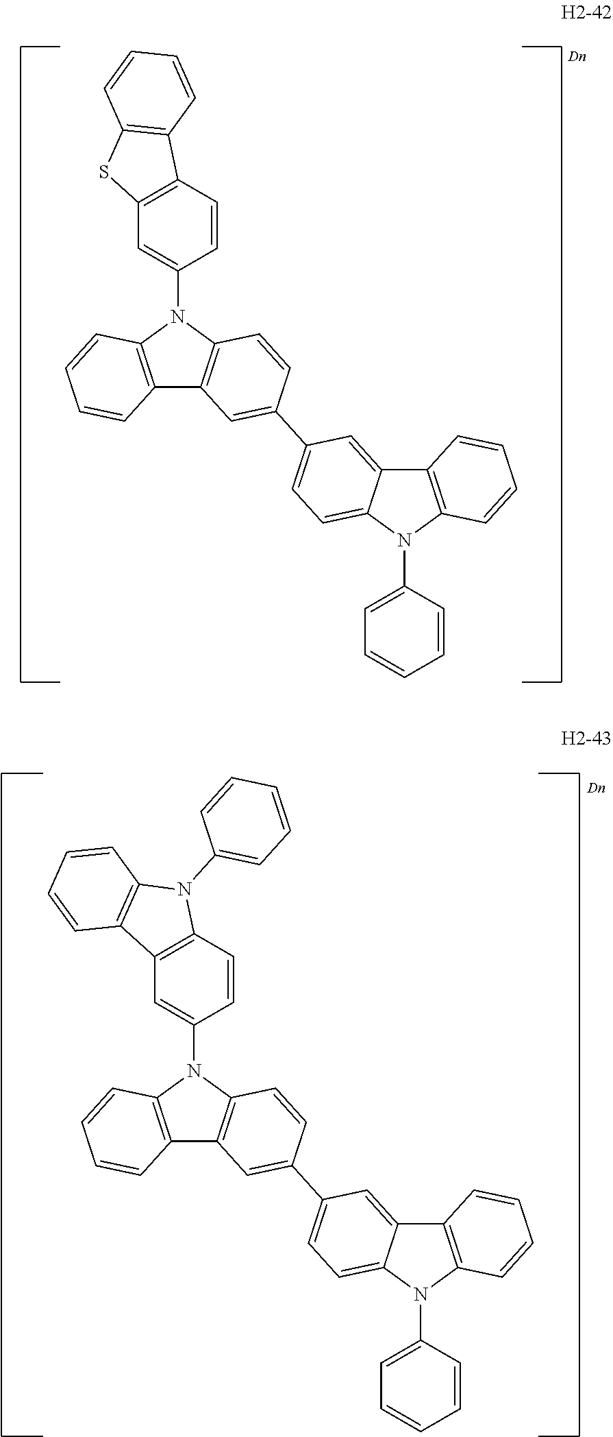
C12=C(N(C3=CC4=C(C=C3)C3=C(S4)C=CC=C3)C3=C1C=C(C1=CC=C4C(=C1)C1=C(N4C4=CC=CC=C4)C=CC=C1)C=C3)C=CC=C2.C12=C(N(C3=CC4=C(C=C3)N(C3=CC=CC=C3)C3=C4C=CC=C3)C3=C1C=C(C1=CC=C4C(=C1)C1=C(N4C4=CC=CC=C4)C=CC=C1)C=C3)C=CC=C2
